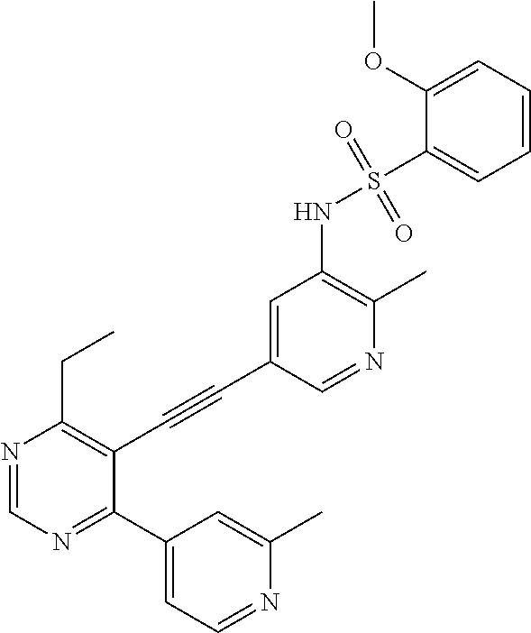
N1=CC(C#CC2=C(CC)N=CN=C2C2=CC=NC(C)=C2)=CC(NS(=O)(C2=CC=CC=C2OC)=O)=C1C
